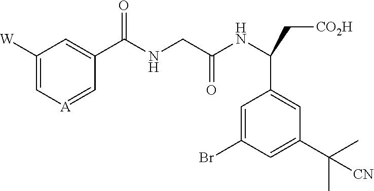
C1([W])=C[A]=CC(C(NCC(NC(C[CO2H])C2=CC(C(C)(C)[CN])=CC(Br)=C2)=O)=O)=C1
